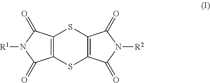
C12=C(C(=O)N([R1])C1=O)SC1=C(S2)C(=O)N([R2])C1=O
